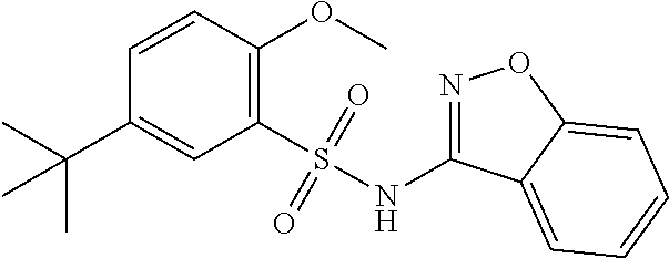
C1=CC(OC)=C(S(NC2=NOC3=CC=CC=C23)(=O)=O)C=C1C(C)(C)C
